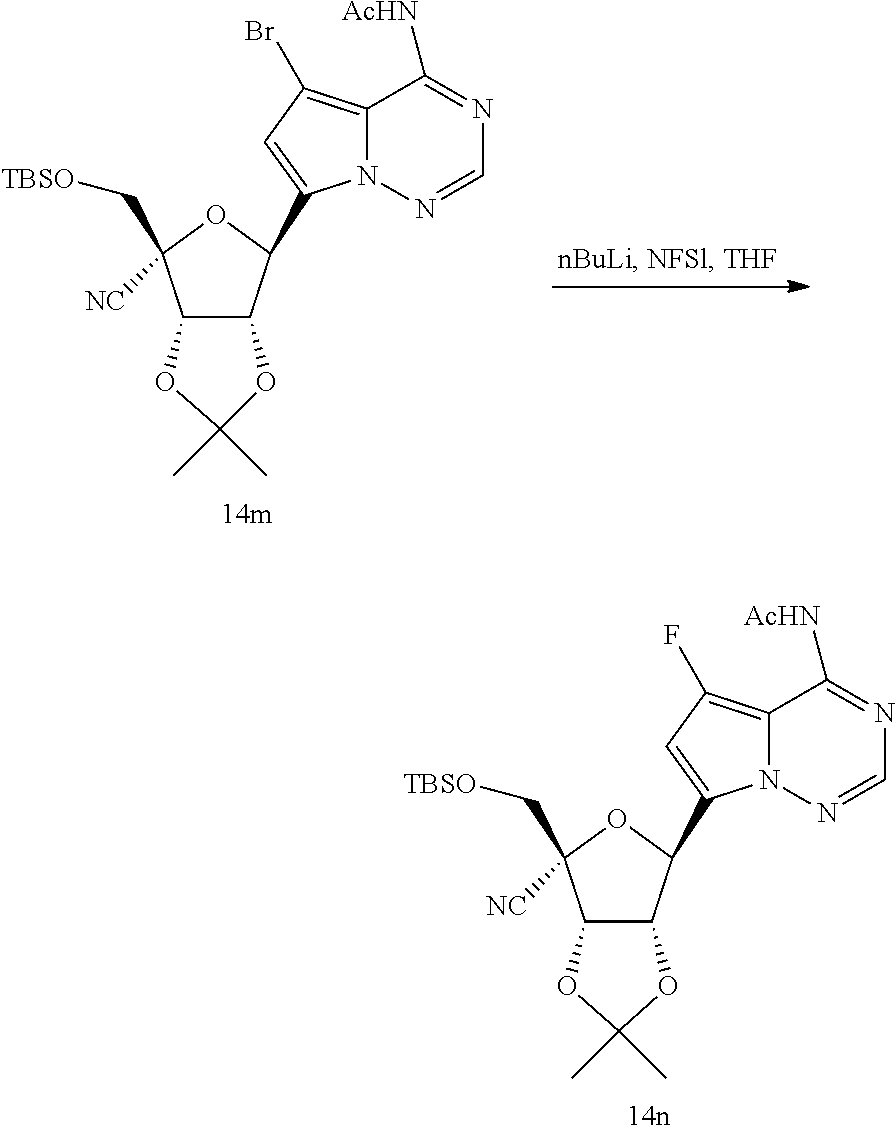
C12C(C(C3=CC(F)=C4N3N=CN=C4[AcHN])OC1(C[TBSO])[NC])OC(C)(C)O2.C12C(C(C3=CC(Br)=C4N3N=CN=C4[AcHN])OC1(C[TBSO])[NC])OC(C)(C)O2
